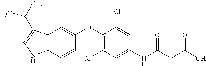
C12=C(C(C(C)C)=CN1)C=C(OC1=C(Cl)C=C(NC(CC(O)=O)=O)C=C1Cl)C=C2
